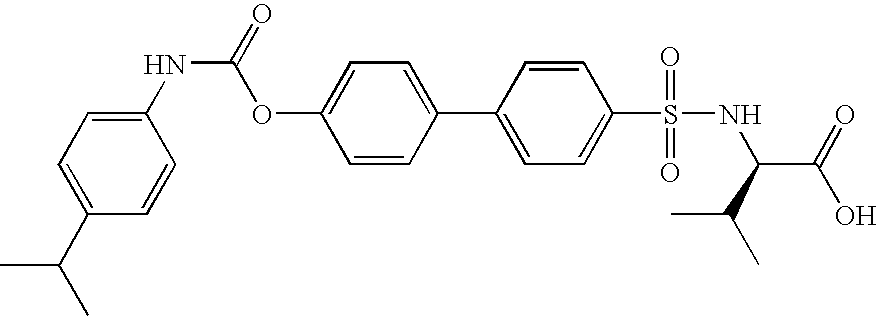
CC(C1=CC=C(NC(=O)OC2=CC=C(C3=CC=C(S(NC(C(C)C)C(O)=O)(=O)=O)C=C3)C=C2)C=C1)C
